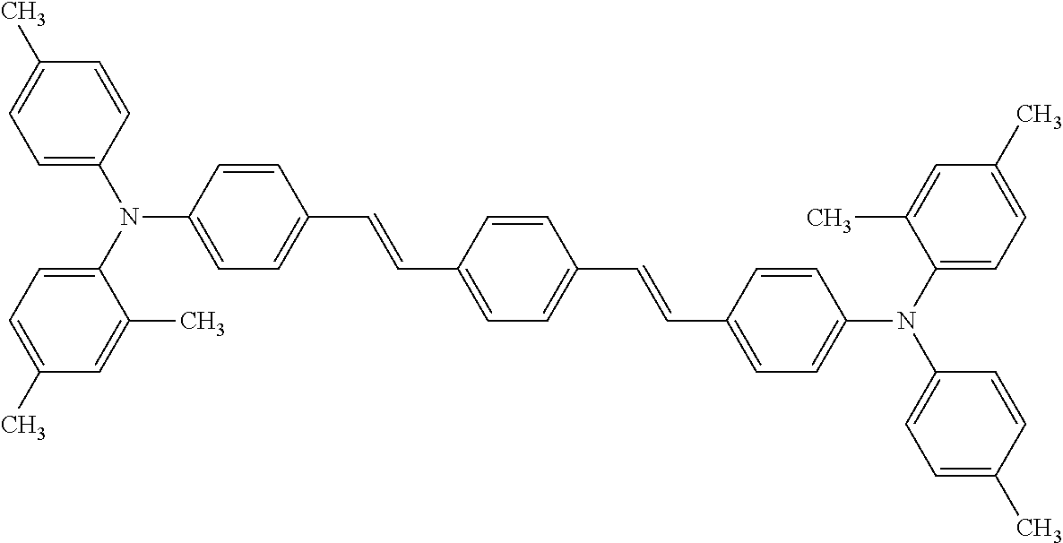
C1(N(C2=CC=C(C)C=C2)C2=CC=C(C)C=C2C)=CC=C(C=CC2=CC=C(C=CC3=CC=C(N(C4=CC=C(C)C=C4C)C4=CC=C(C)C=C4)C=C3)C=C2)C=C1
